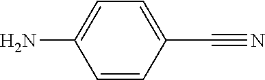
C1(C#N)=CC=C(N)C=C1
